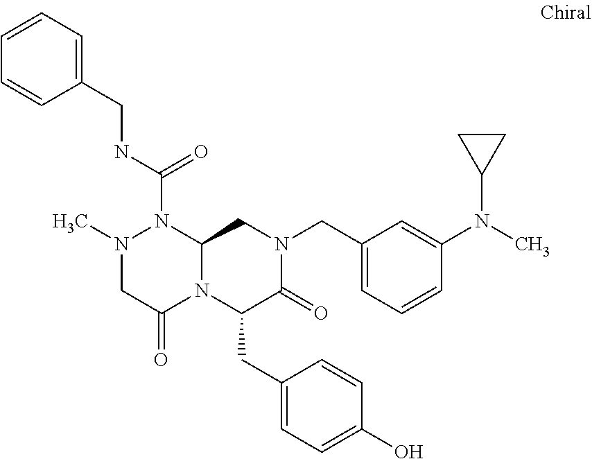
N(C(=O)N1N(C)CC(=O)N2C1CN(CC1=CC=CC(N(C)C3CC3)=C1)C(=O)C2CC1=CC=C(O)C=C1)CC1=CC=CC=C1
